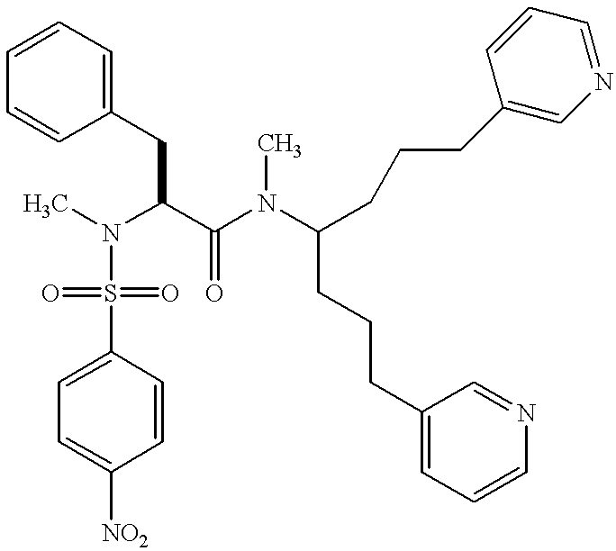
C1=CC=C(CC(N(C)S(C2=CC=C([NO2])C=C2)(=O)=O)C(=O)N(C(CCCC2=CC=CN=C2)CCCC2=CN=CC=C2)C)C=C1
